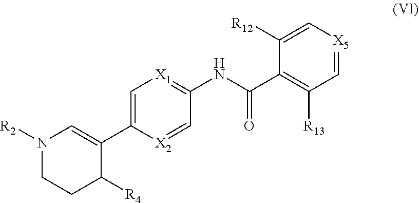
N1([R2])CCC([R4])C(C2=C[X1]=C(NC(C3=C([R13])C=[X5]C=C3[R12])=O)C=[X2]2)=C1
